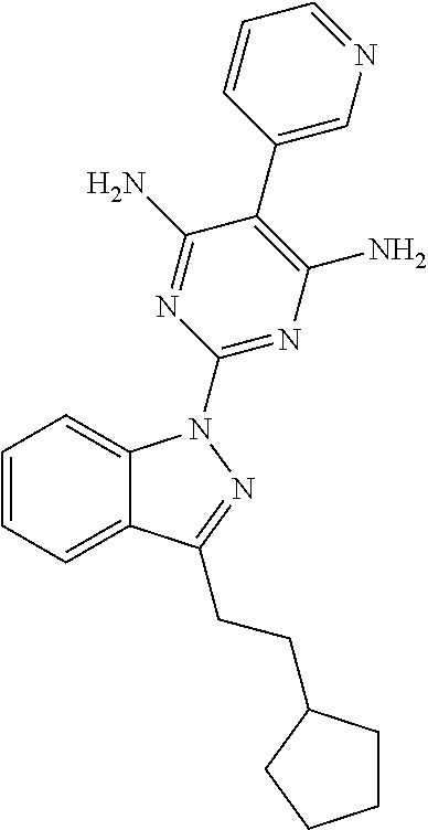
C1=CC=C2C(=C1)N(C1=NC(N)=C(C3=CN=CC=C3)C(N)=N1)N=C2CCC1CCCC1
